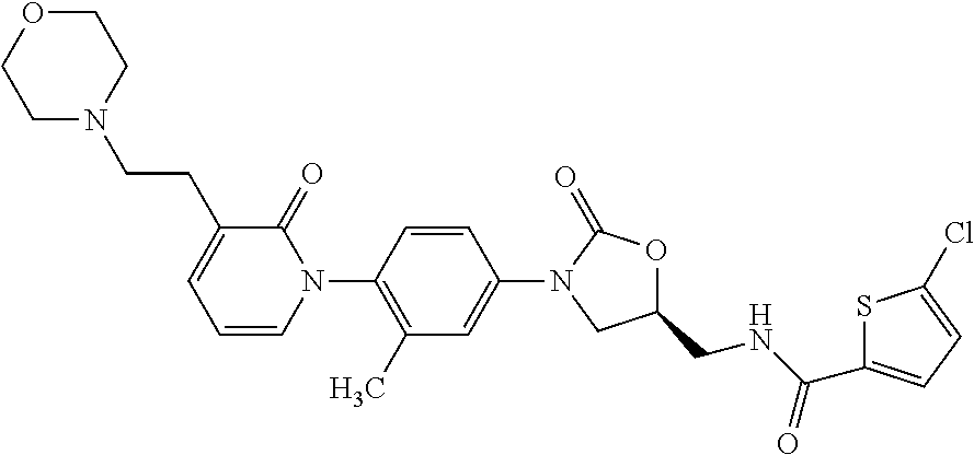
C1=CC(N2C(=O)C(CCN3CCOCC3)=CC=C2)=C(C)C=C1N1CC(CNC(C2=CC=C(Cl)S2)=O)OC1=O
